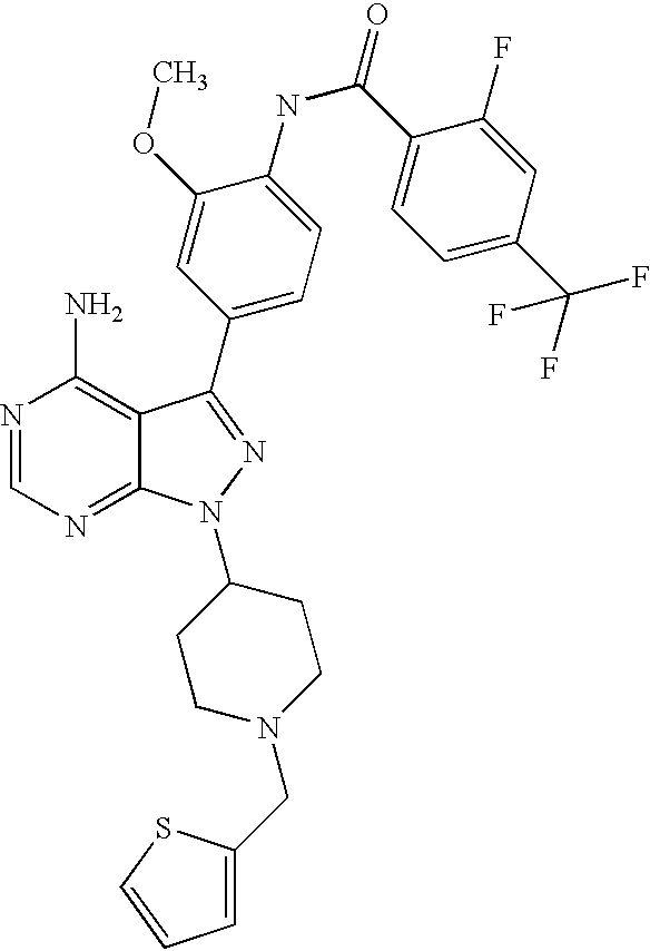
N1=CN=C2C(=C1N)C(C1=CC=C(NC(C3=CC=C(C(F)(F)F)C=C3F)=O)C(OC)=C1)=NN2C1CCN(CC2=CC=CS2)CC1
